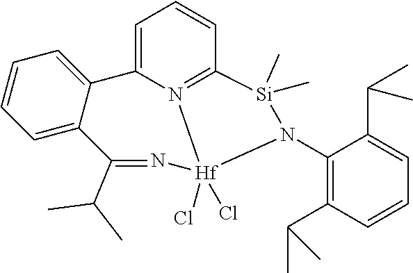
C1(N2[Si](C)(C)C3=N4C(=CC=C3)C3=CC=CC=C3C(C(C)C)=N[Hf]24(Cl)Cl)=C(C(C)C)C=CC=C1C(C)C
